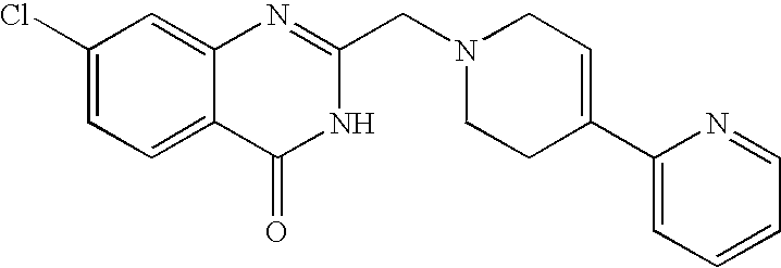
C1(Cl)=CC=C2C(=C1)N=C(CN1CCC(C3=CC=CC=N3)=CC1)NC2=O
